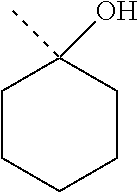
C1CCCCC1(O)C
